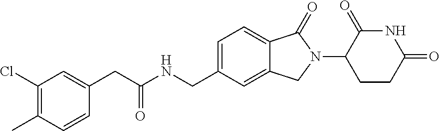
C1(CC(NCC2=CC=C3C(=C2)CN(C2CCC(=O)NC2=O)C3=O)=O)=CC(Cl)=C(C)C=C1
